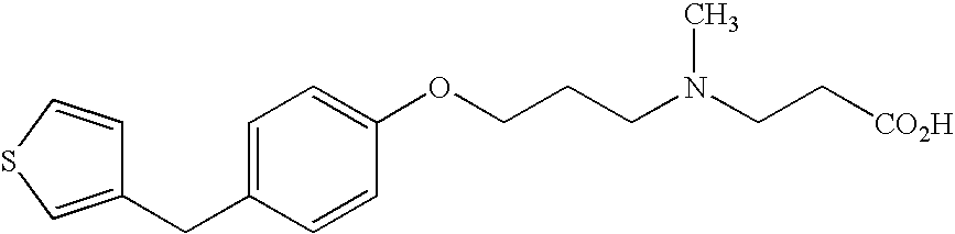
C1(CC2=CC=C(OCCCN(C)CC[CO2H])C=C2)=CSC=C1
